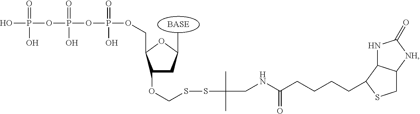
C1(OCSSC(C)(C)CNC(=O)CCCCC2C3NC(=O)[NH]C3CS2)CC(C)OC1COP(=O)(O)OP(=O)(O)OP(=O)(O)O
